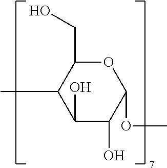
CC1C(O)C(O)C(OC)OC1CO
